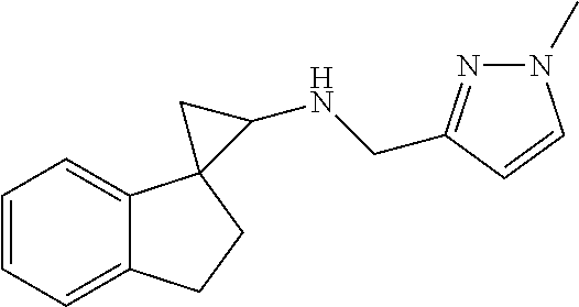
C1=CC=C2C(=C1)C1(CC2)C(NCC2=NN(C)C=C2)C1
